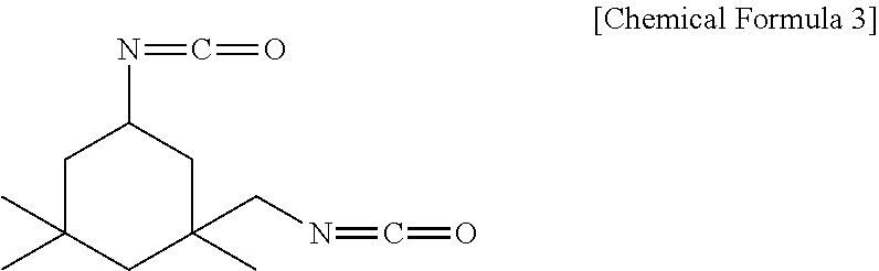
C1C(C)(C)CC(C)(CN=C=O)CC1N=C=O
